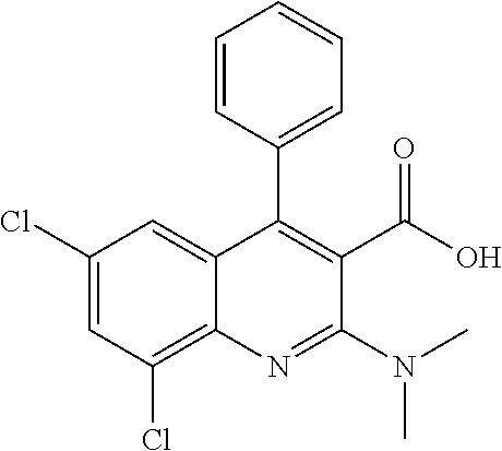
C1(Cl)=CC(Cl)=C2C(=C1)C(C1=CC=CC=C1)=C(C(=O)O)C(N(C)C)=N2
